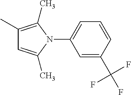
C1(C)=C(C)N(C2=CC=CC(C(F)(F)F)=C2)C(C)=C1
